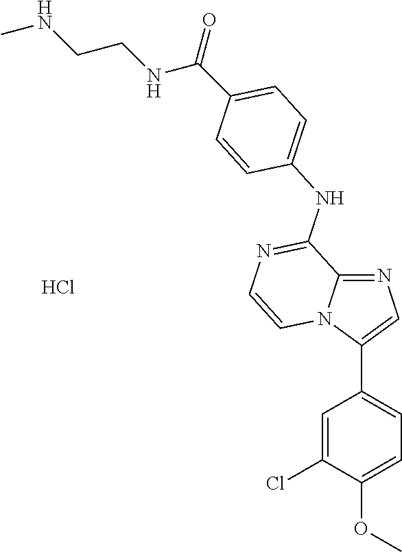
C1=C(Cl)C(OC)=CC=C1C1=CN=C2N1C=CN=C2NC1=CC=C(C(NCCNC)=O)C=C1.Cl
